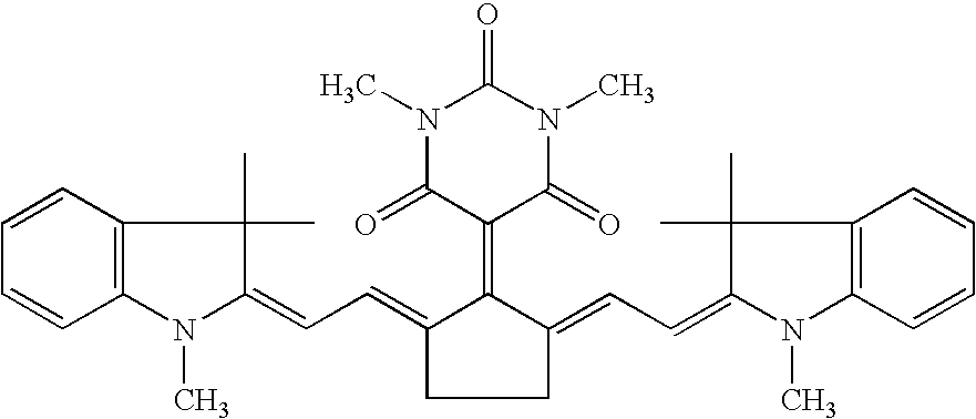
C1(=CC=C2CCC(=CC=C3N(C)C4=C(C3(C)C)C=CC=C4)C2=C2C(=O)N(C)C(=O)N(C)C2=O)C(C)(C)C2=C(N1C)C=CC=C2
